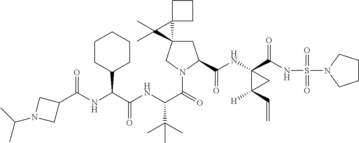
C(C(NC(C(=O)N1CC2(CC1C(NC1(C(=O)NS(=O)(=O)N3CCCC3)C([H])(C=C)C1)=O)C1(C2(C)C)CCC1)C(C)(C)C)=O)(C1CCCCC1)NC(=O)C1CN(C(C)C)C1
